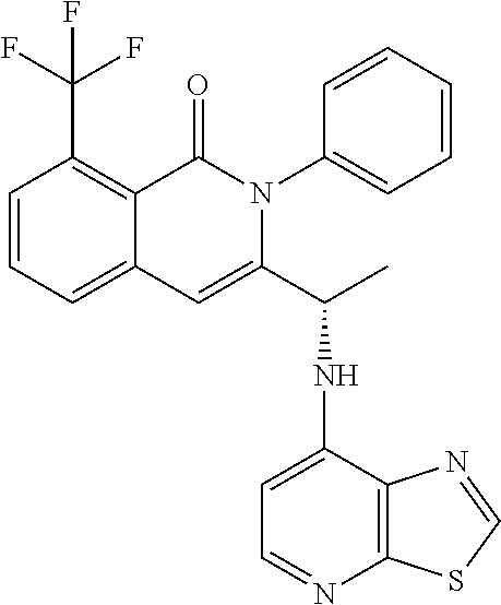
C1=CC=C2C(=C1C(F)(F)F)C(=O)N(C1=CC=CC=C1)C(C(C)NC1=CC=NC3=C1N=CS3)=C2
